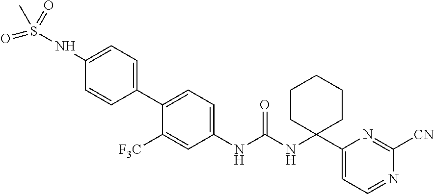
C1(NS(=O)(C)=O)=CC=C(C2=CC=C(NC(NC3(C4=CC=NC([CN])=N4)CCCCC3)=O)C=C2[F3C])C=C1
